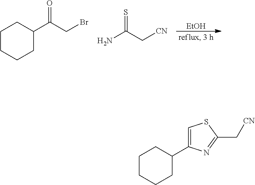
C1C(C(CBr)=O)CCCC1.NC(C[CN])=S.[EtOH].C1CCCC(C2=CSC(C[CN])=N2)C1
